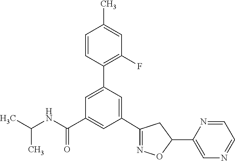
C1(C2=NOC(C3=CN=CC=N3)C2)=CC(C2=C(F)C=C(C)C=C2)=CC(C(NC(C)C)=O)=C1
